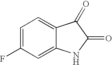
C1=C(F)C=C2C(=C1)C(=O)C(=O)N2
